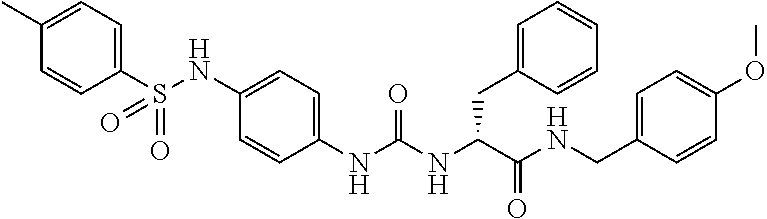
C1(C)=CC=C(S(NC2=CC=C(NC(NC(C(NCC3=CC=C(OC)C=C3)=O)CC3=CC=CC=C3)=O)C=C2)(=O)=O)C=C1
